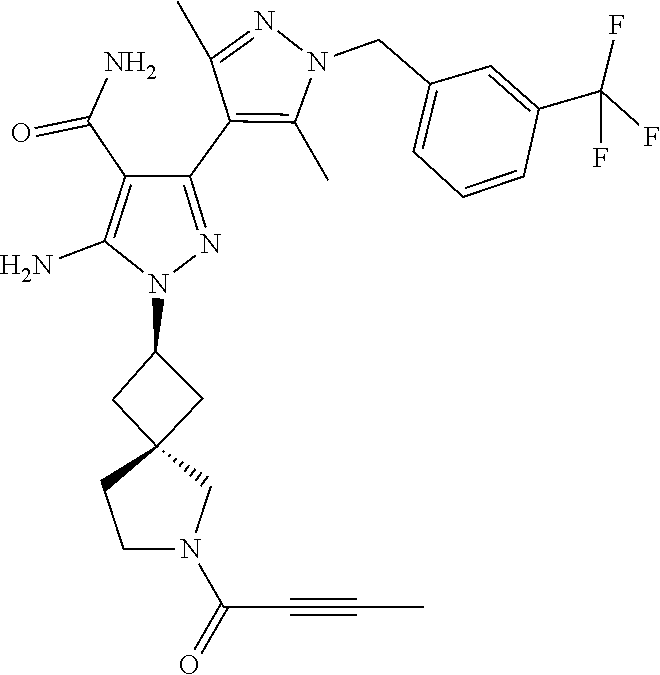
C12(CC(N3N=C(C4=C(C)N(CC5=CC=CC(C(F)(F)F)=C5)N=C4C)C(C(=O)N)=C3N)C1)CCN(C(=O)C#CC)C2
